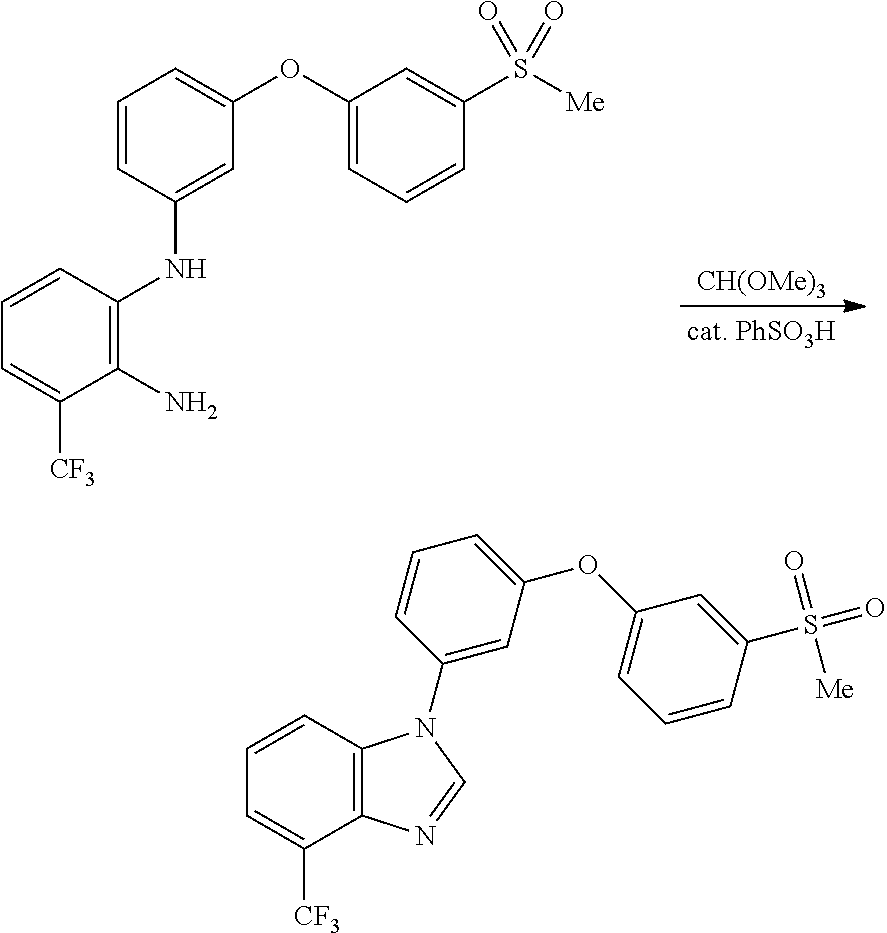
C1(N)=C(NC2=CC(OC3=CC=CC(S([Me])(=O)=O)=C3)=CC=C2)C=CC=C1[CF3].[CH(OMe)3].C12=C(C=CC=C1[CF3])N(C1=CC(OC3=CC=CC(S(=O)(=O)[Me])=C3)=CC=C1)C=N2
